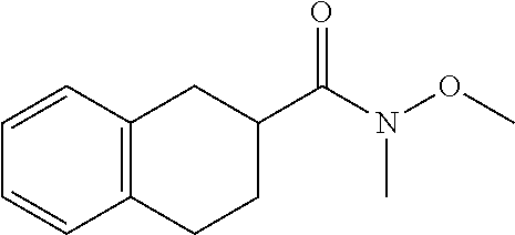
C12=C(CCC(C(N(OC)C)=O)C1)C=CC=C2
